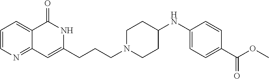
C1=CC=C2C(=N1)C=C(CCCN1CCC(NC3=CC=C(C(=O)OC)C=C3)CC1)NC2=O
